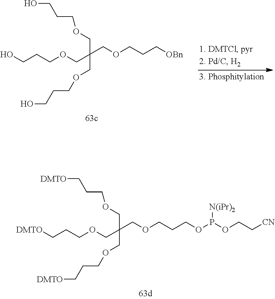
C(C(COCCC[DMTO])(COCCCOP(OCC[CN])[N(iPr)2])COCCC[DMTO])OCCC[DMTO].C(C(COCCCO)(COCCC[OBn])COCCCO)OCCCO
